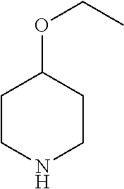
C1CNCCC1OCC
